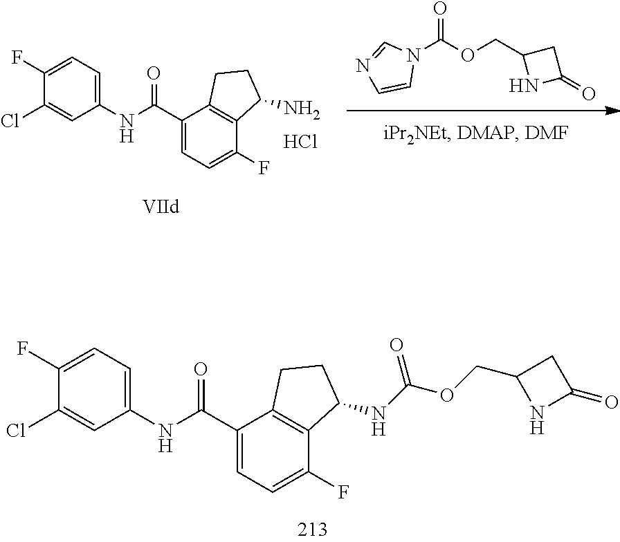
C1(Cl)=CC(NC(C2=CC=C(F)C3=C2CCC3NC(OCC2NC(=O)C2)=O)=O)=CC=C1F.N1(C(OCC2NC(=O)C2)=O)C=NC=C1.C1(Cl)=CC(NC(C2=CC=C(F)C3=C2CCC3N)=O)=CC=C1F.Cl
